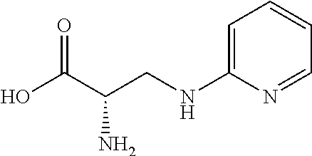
OC(C(CNC1=CC=CC=N1)N)=O
